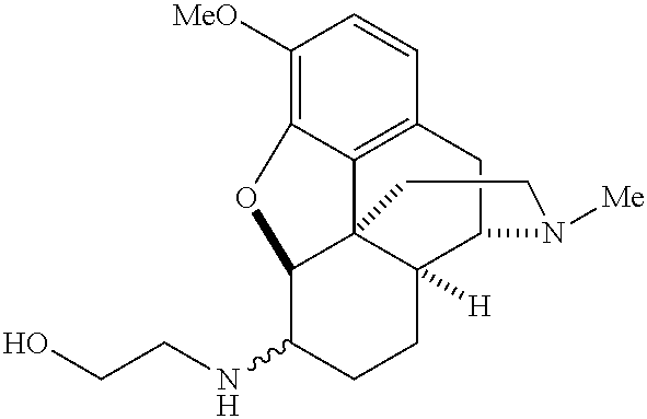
C1([MeO])=C2C3=C(C=C1)CC1C4([H])C3(C(C(NCCO)CC4)O2)CCN1[Me]
